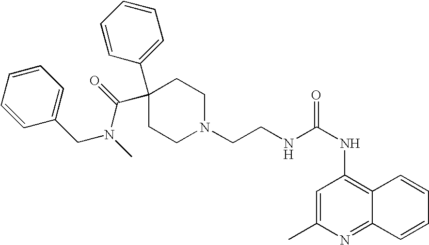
C1(C2(C(=O)N(C)CC3=CC=CC=C3)CCN(CCNC(=O)NC3=C4C(=NC(C)=C3)C=CC=C4)CC2)=CC=CC=C1
